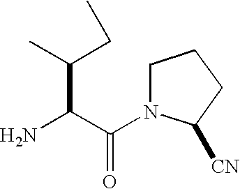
NC(C(=O)N1CCCC1[CN])C(C)CC
